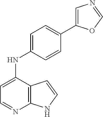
C1=C(NC2=CC=C(C3=CN=CO3)C=C2)C2=C(N=C1)NC=C2
